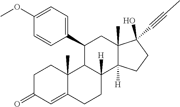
C1(=O)C=C2C(C)(CC1)C1C(C3=CC=C(OC)C=C3)CC3(C)C(O)(C#CC)CCC3([H])C1([H])CC2
